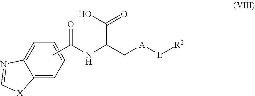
C12=CC=CC=C1[X]C=N2.CC(NC(C[A][L][R2])C(O)=O)=O
